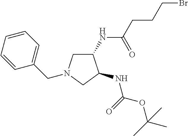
C1(NC(CCCBr)=O)CN(CC2=CC=CC=C2)CC1NC(=O)OC(C)(C)C
